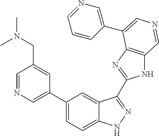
C1(C2=CN=CC(CN(C)C)=C2)=CC=C2C(=C1)C(C1=NC3=C(N1)C=NC=C3C1=CN=CC=C1)=NN2
